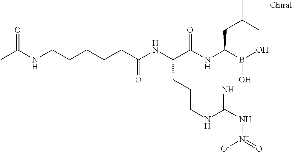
C(C(NC(C(NC(B(O)O)CC(C)C)=O)CCCNC(N[N+](=O)[O-])=N)=O)CCCCNC(C)=O
